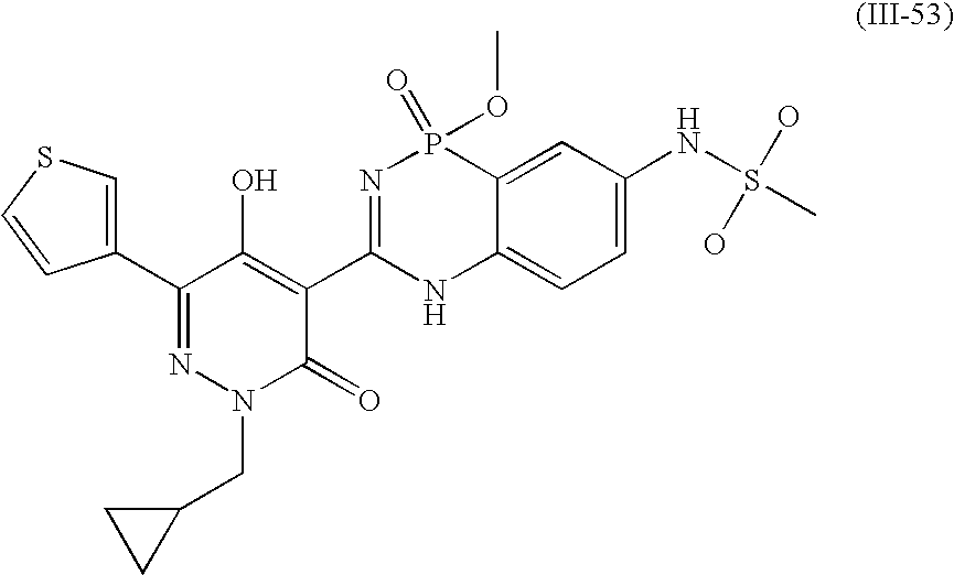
C1(C2=NN(CC3CC3)C(=O)C(C3=NP(=O)(OC)C4=CC(NS(C)(O)O)=CC=C4N3)=C2O)=CSC=C1
